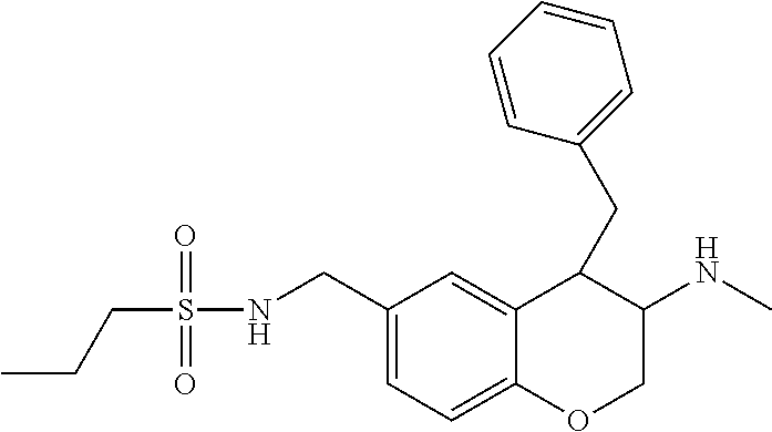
C(S(=O)(=O)NCC1=CC=C2C(=C1)C(CC1=CC=CC=C1)C(NC)CO2)CC
